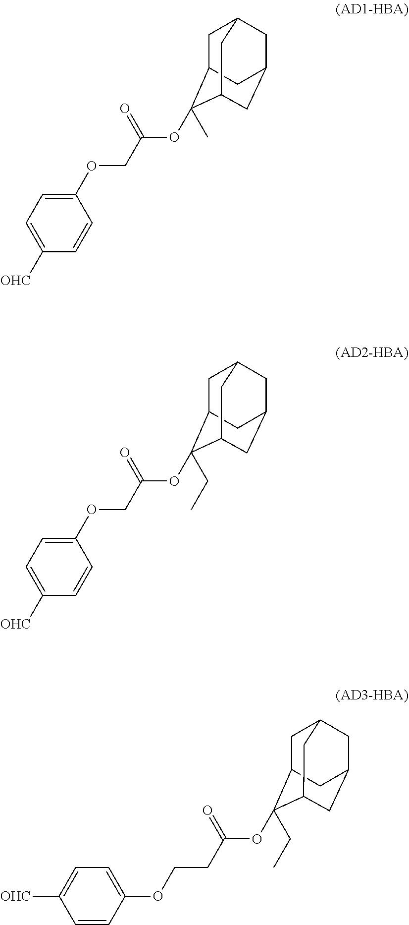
C1C2C(OC(COC3=CC=C([OHC])C=C3)=O)(C)C3CC(CC1C3)C2.C1C2C(OC(COC3=CC=C([OHC])C=C3)=O)(CC)C3CC(CC1C3)C2.C1C2C(OC(CCOC3=CC=C([OHC])C=C3)=O)(CC)C3CC(CC1C3)C2
